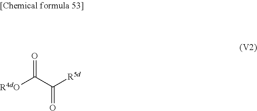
C([R5d])(C([R4dO])=O)=O
